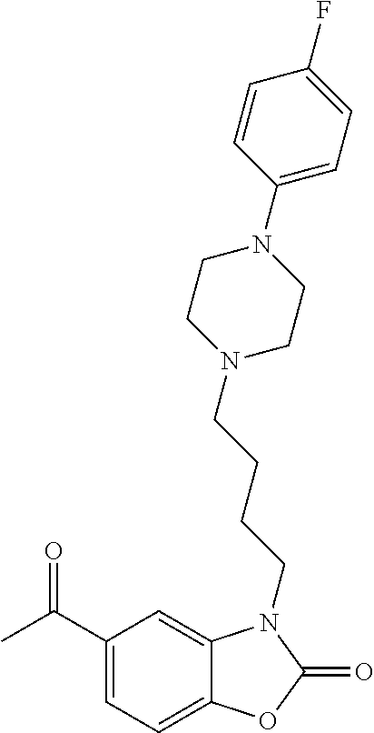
C1(C(C)=O)=CC=C2C(=C1)N(CCCCN1CCN(C3=CC=C(F)C=C3)CC1)C(=O)O2
